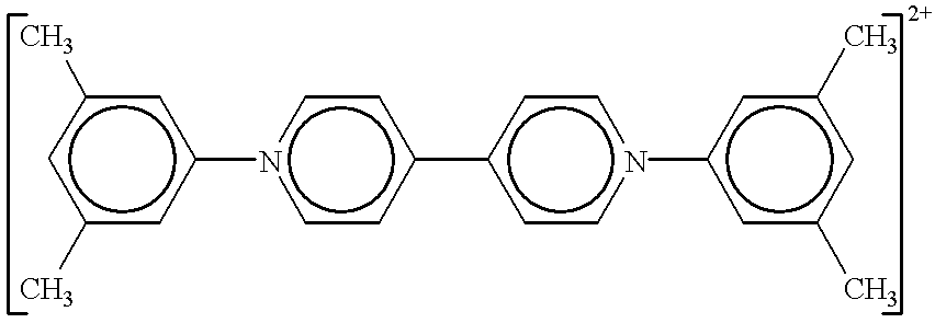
c1(C)cc(-n2ccc(-c3ccn(-c4cc(C)cc(C)c4)cc3)cc2)cc(C)c1
